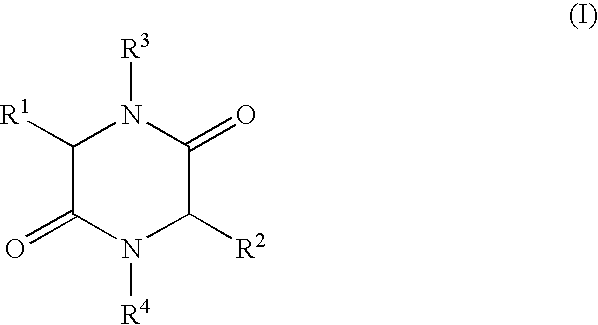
C1([R1])C(=O)N([R4])C([R2])C(=O)N1[R3]
